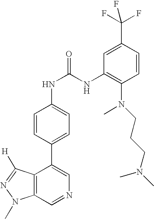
C12=C(C=NC=C1C1=CC=C(NC(=O)NC3=C(N(CCCN(C)C)C)C=CC(C(F)(F)F)=C3)C=C1)N(C)N=C2[H]
